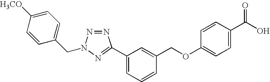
N1=NN(CC2=CC=C([H3CO])C=C2)N=C1C1=CC=CC(COC2=CC=C(C(O)=O)C=C2)=C1
